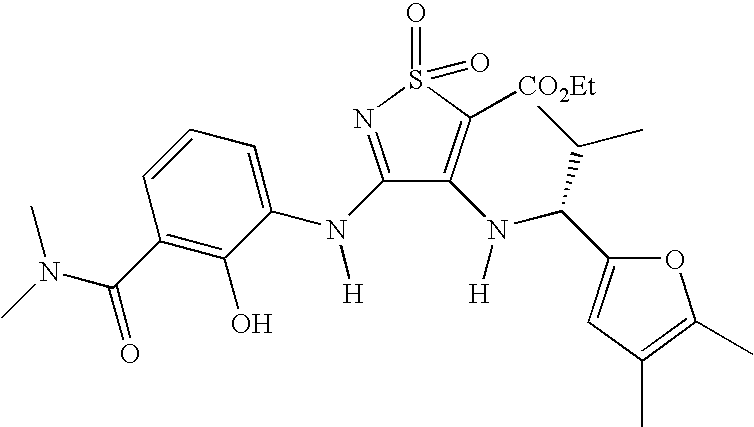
N(C(C1=C(O)C(N(C2=NS(=O)(=O)C([CO2Et])=C2N([H])C(C(C)C)C2=CC(C)=C(C)O2)[H])=CC=C1)=O)(C)C
